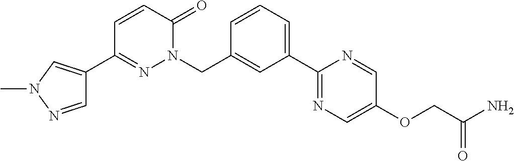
C1(C2=NN(CC3=CC(C4=NC=C(OCC(=O)N)C=N4)=CC=C3)C(=O)C=C2)=CN(C)N=C1
